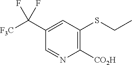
C1(C([F3C])(F)F)=CC(SCC)=C([CO2H])N=C1
